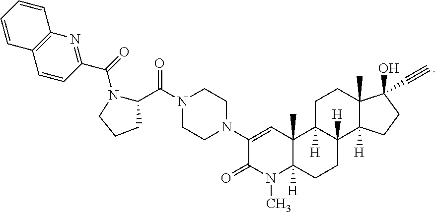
C1=CC(C(=O)N2C(C(N3CCN(C4=CC5(C)C([H])(CCC6([H])C5([H])CCC5(C)C6([H])CCC5(O)C#C)N(C)C4=O)CC3)=O)CCC2)=NC2=C1C=CC=C2
